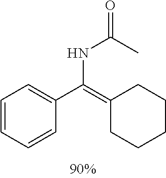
C1=CC=CC(C(=C2CCCCC2)NC(C)=O)=C1
